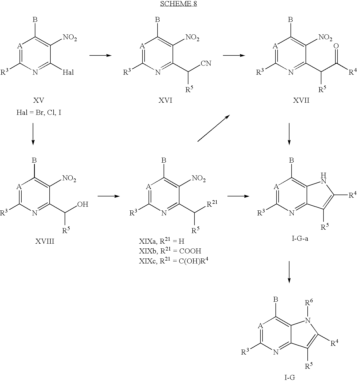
C12=NC([R3])=[A]C(B)=C1N([R6])C([R4])=C2[R5].[I-G].C1([Hal])=NC([R3])=[A]C(B)=C1[NO2].C1(C([R5])[CN])=NC([R3])=[A]C(B)=C1[NO2].C1(C([R5])C(=O)[R4])=NC([R3])=[A]C(B)=C1[NO2].C12=NC([R3])=[A]C(B)=C1NC([R4])=C2[R5].[I-G-a].C1(C([R5])O)=NC([R3])=[A]C(B)=C1[NO2].C1(C([R5])[R21])=NC([R3])=[A]C(B)=C1[NO2]
